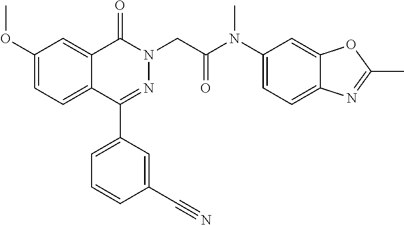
C12=CC(OC)=CC=C1C(C1=CC=CC(C#N)=C1)=NN(CC(=O)N(C1=CC=C3C(=C1)OC(C)=N3)C)C2=O
